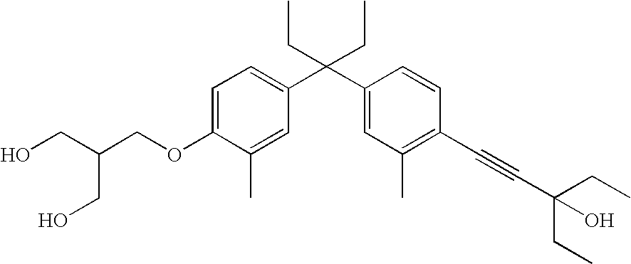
C1=C(OCC(CO)CO)C(C)=CC(C(C2=CC(C)=C(C#CC(O)(CC)CC)C=C2)(CC)CC)=C1
